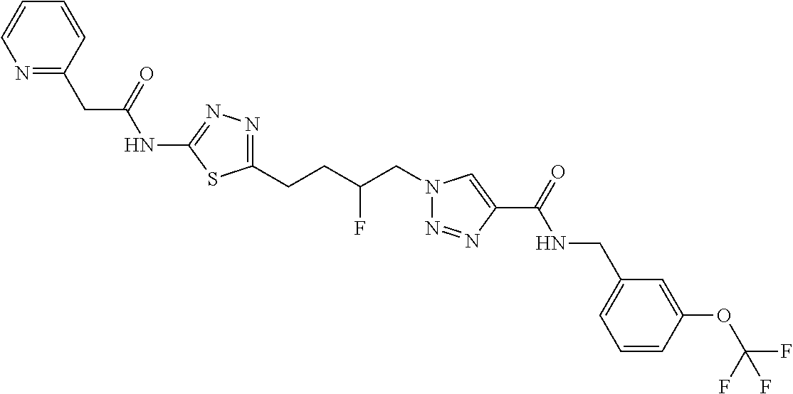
C1(NC(CC2=NC=CC=C2)=O)=NN=C(CCC(CN2N=NC(C(=O)NCC3=CC=CC(OC(F)(F)F)=C3)=C2)F)S1
